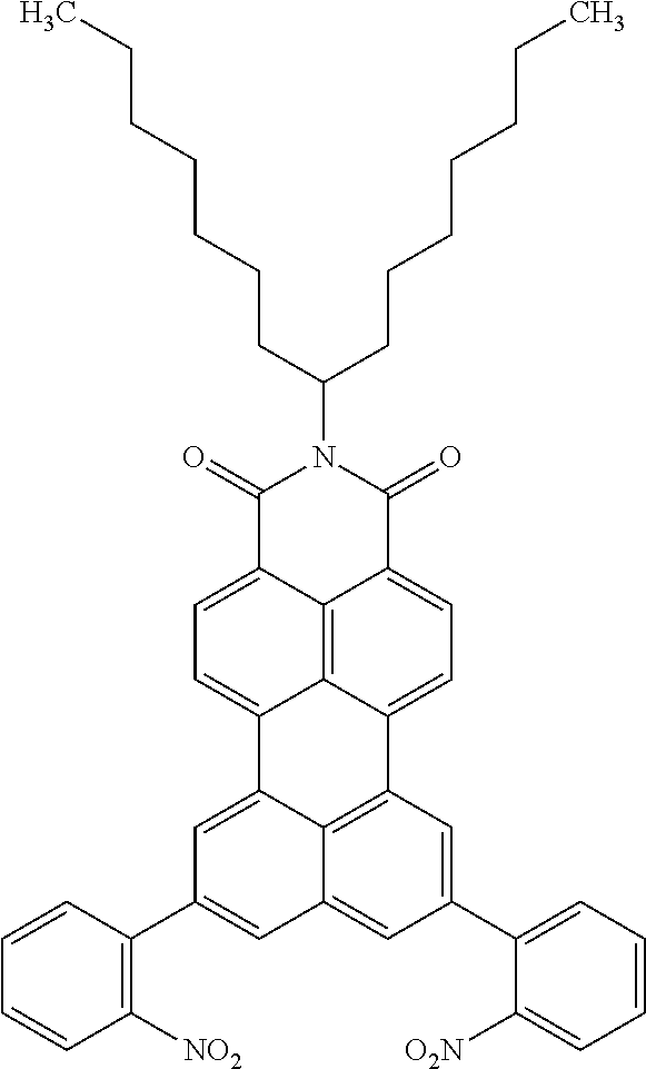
C1(=O)C2=CC=C3C4=C2C(=CC=C4C2=C4C3=CC(C3=C([NO2])C=CC=C3)=CC4=CC(C3=CC=CC=C3[O2N])=C2)C(=O)N1C(CCCCCCC)CCCCCCC
